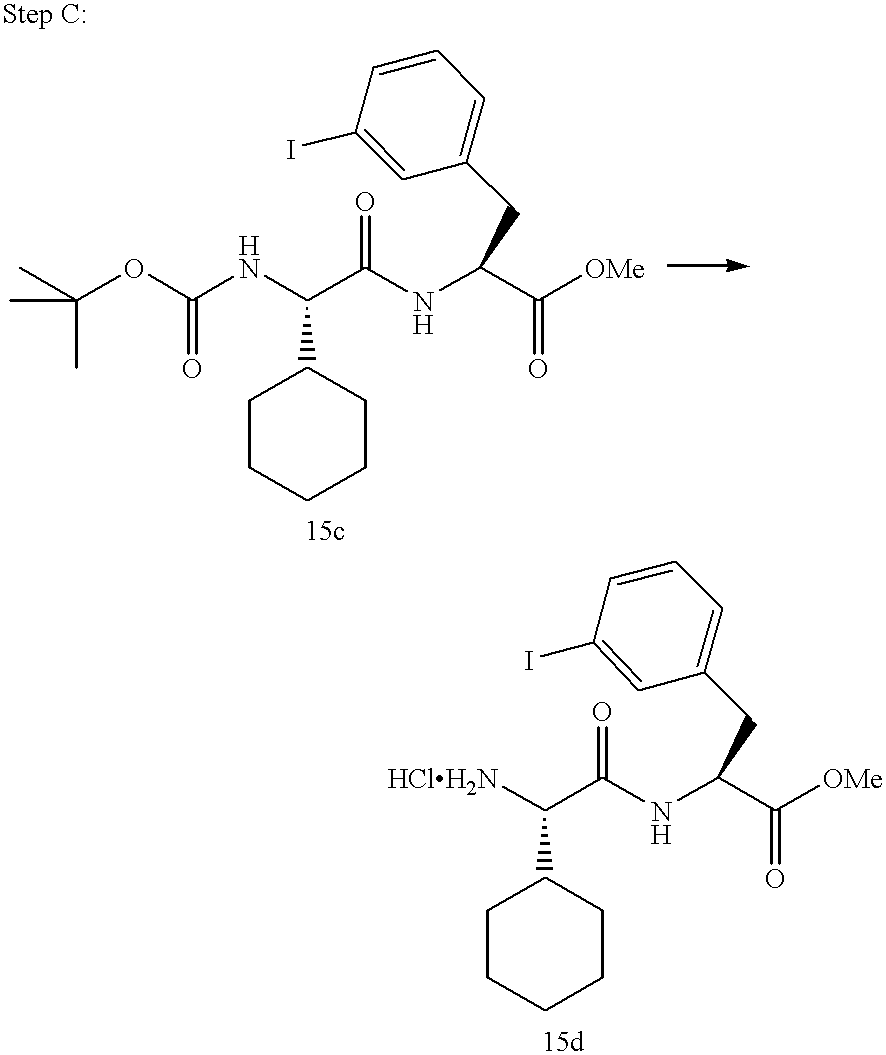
N(C(OC(C)(C)C)=O)C(C(NC(C([OMe])=O)CC1=CC=CC(I)=C1)=O)C1CCCCC1.[HClH2N]C(C(NC(C([OMe])=O)CC1=CC=CC(I)=C1)=O)C1CCCCC1
